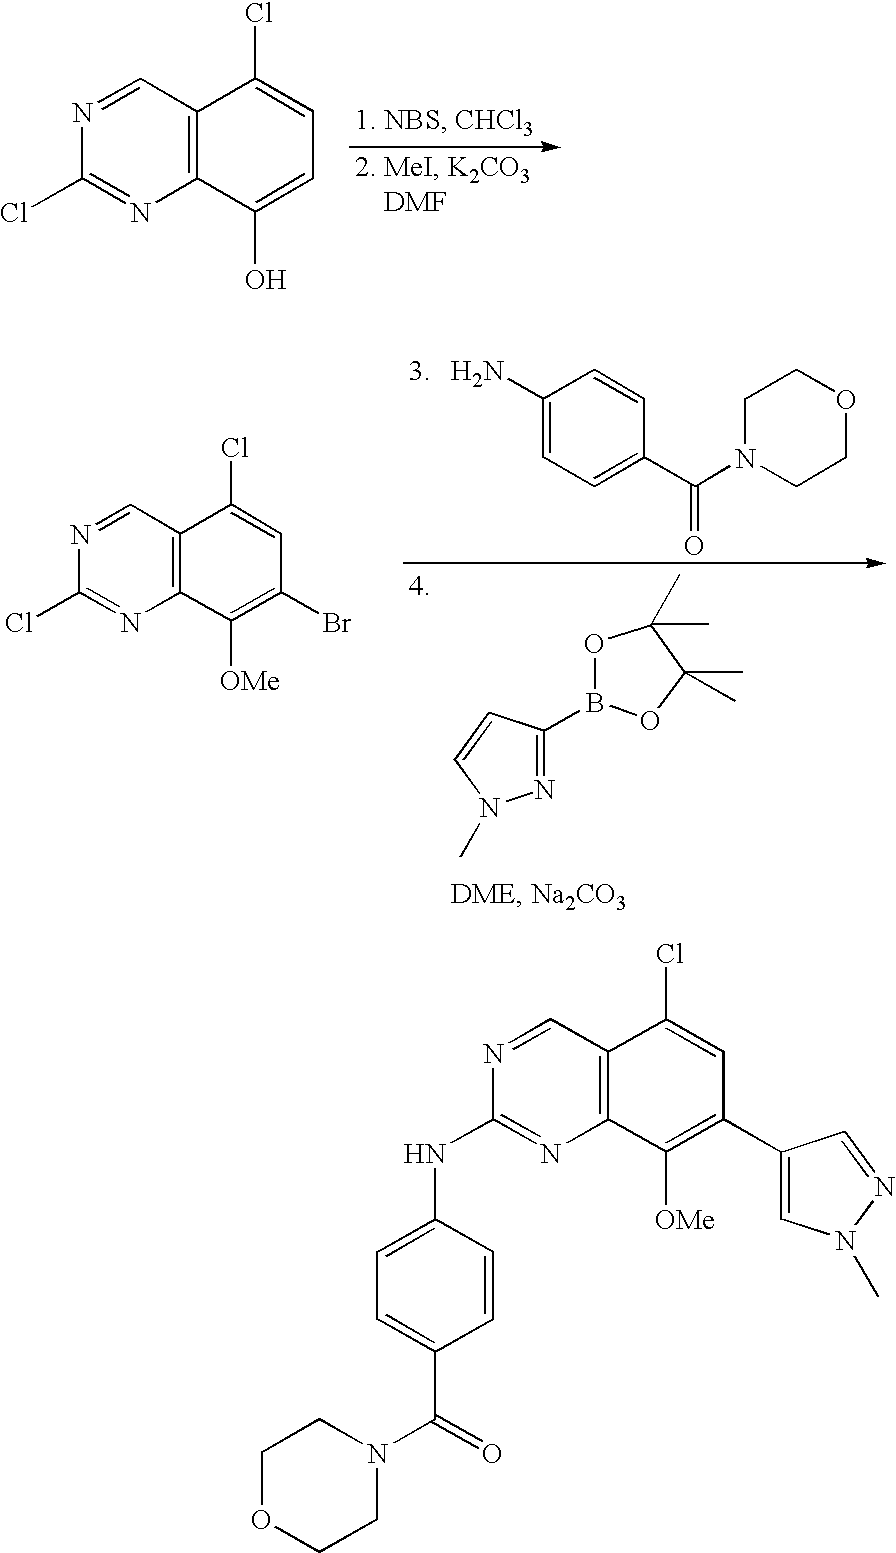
N1=CC2=C(N=C1Cl)C(O)=CC=C2Cl.C1(N)=CC=C(C(N2CCOCC2)=O)C=C1.N1=C(B2OC(C)(C)C(C)(C)O2)C=CN1C.N1=CC2=C(N=C1Cl)C([OMe])=C(Br)C=C2Cl.N1=CC2=C(N=C1NC1=CC=C(C(=O)N3CCOCC3)C=C1)C([OMe])=C(C1=CN(C)N=C1)C=C2Cl
